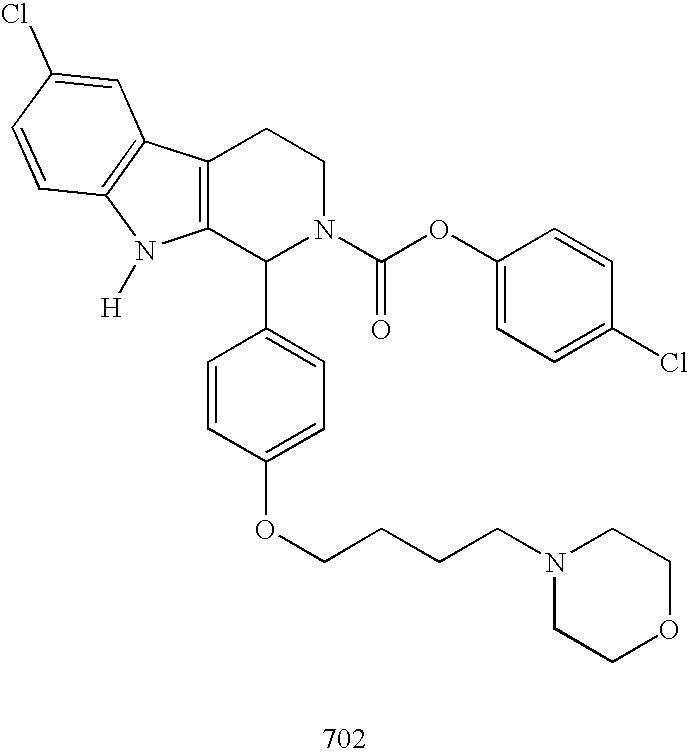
C12=C(C(C3=CC=C(OCCCCN4CCOCC4)C=C3)N(C(OC3=CC=C(Cl)C=C3)=O)CC1)N([H])C1=C2C=C(Cl)C=C1
